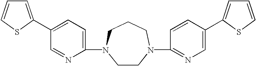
C1(N2CCN(C3=NC=C(C4=CC=CS4)C=C3)CCC2)=CC=C(C2=CC=CS2)C=N1
